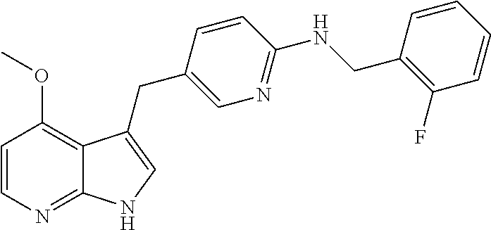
C1=CN=C2C(=C1OC)C(CC1=CN=C(NCC3=C(F)C=CC=C3)C=C1)=CN2
